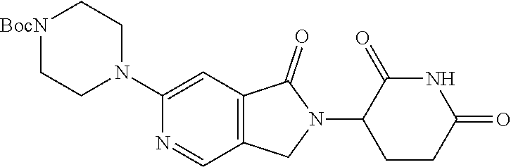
C1CC(=O)NC(=O)C1N1C(=O)C2=C(C1)C=NC(N1CC[BocN]CC1)=C2
